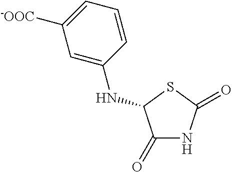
C1=CC=C([-OOC])C=C1NC1C(=O)NC(=O)S1
